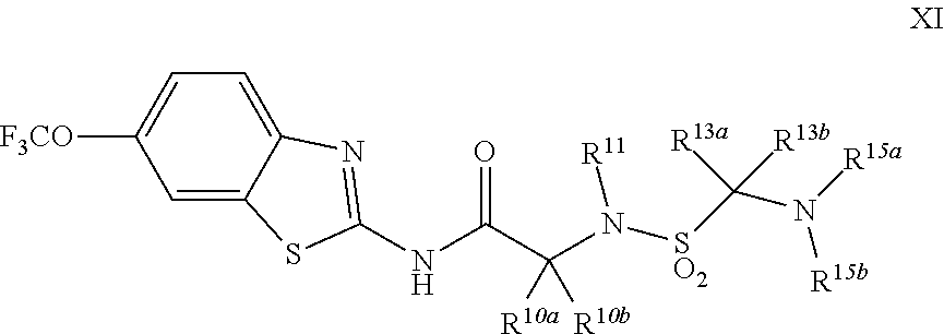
C1=C2C(=CC=C1[F3CO])N=C(NC(C(N([SO2]C([R13b])([R13a])N([R15a])[R15b])[R11])([R10a])[R10b])=O)S2
